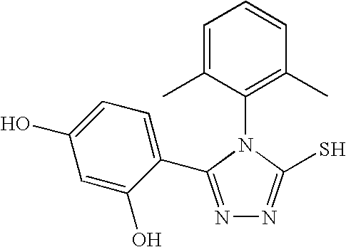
N1=C(C2=CC=C(O)C=C2O)N(C2=C(C)C=CC=C2C)C(S)=N1
